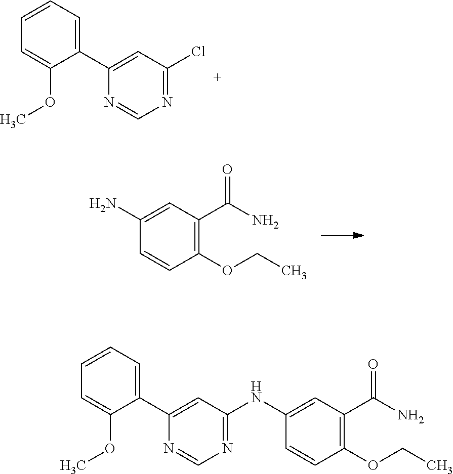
C1(C2=CC(Cl)=NC=N2)=CC=CC=C1OC.C1(OCC)=C(C(=O)N)C=C(N)C=C1.C1(C2=CC(NC3=CC(C(=O)N)=C(OCC)C=C3)=NC=N2)=CC=CC=C1OC
